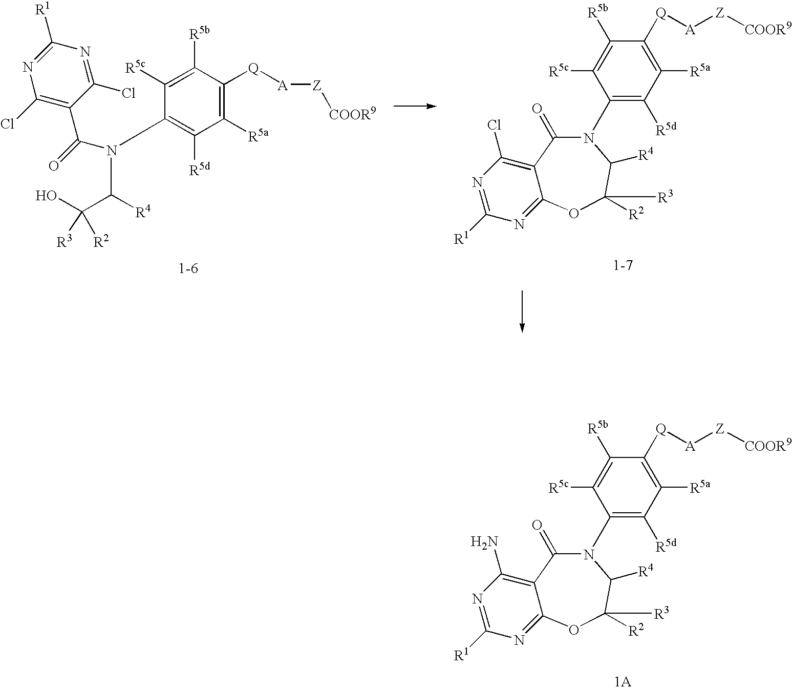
N1=C([R1])N=C2C(=C1N)C(=O)N(C1=C([R5d])C([R5a])=C([Q][A][Z][COOR9])C([R5b])=C1[R5c])C([R4])C([R2])([R3])O2.C1(Cl)=C(C(=O)N(C([R4])C(O)([R3])[R2])C2=C([R5d])C([R5a])=C([Q][A][Z][COOR9])C([R5b])=C2[R5c])C(Cl)=NC([R1])=N1.N1=C([R1])N=C2C(=C1Cl)C(=O)N(C1=C([R5d])C([R5a])=C([Q][A][Z][COOR9])C([R5b])=C1[R5c])C([R4])C([R2])([R3])O2
